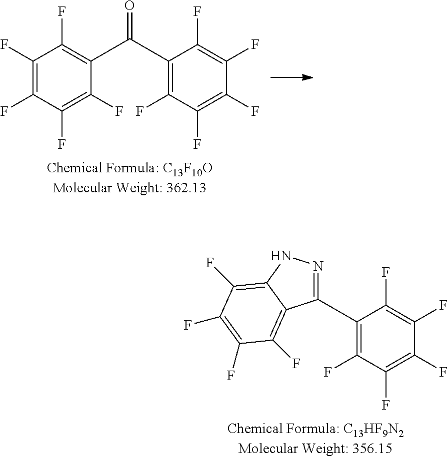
C1(F)=C(F)C(F)=C(F)C(C(C2=C(F)C(F)=C(F)C(F)=C2F)=O)=C1F.C1(C2=C(F)C(F)=C(F)C(F)=C2F)=NNC2=C(F)C(F)=C(F)C(F)=C12
